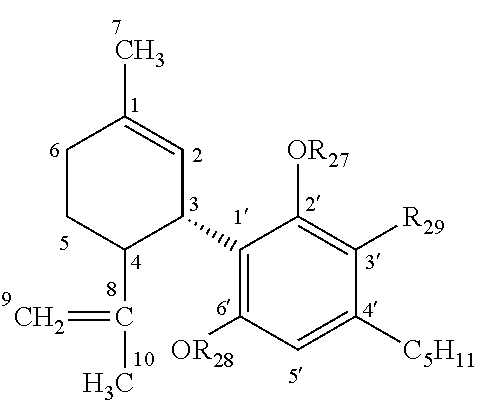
C1(C2C=C(C)CCC2C(C)=C)=C([OR28])C=C([C5H11])C([R29])=C1[OR27]
